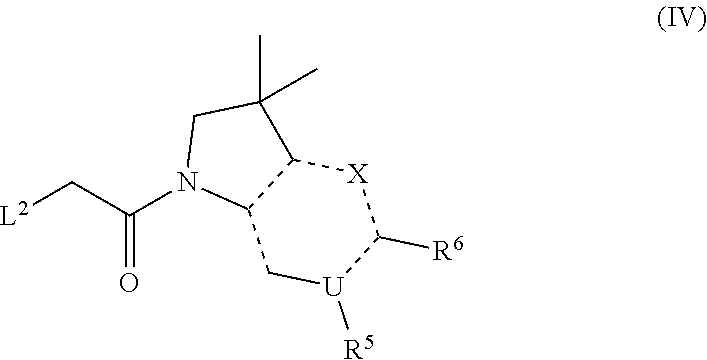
[L2]CC(N1C2C(C(C)(C)C1)[X]C([R6])[U]([R5])C2)=O
